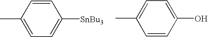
C1=CC(C)=CC=C1[SnBu3].C1=C(O)C=CC(C)=C1
